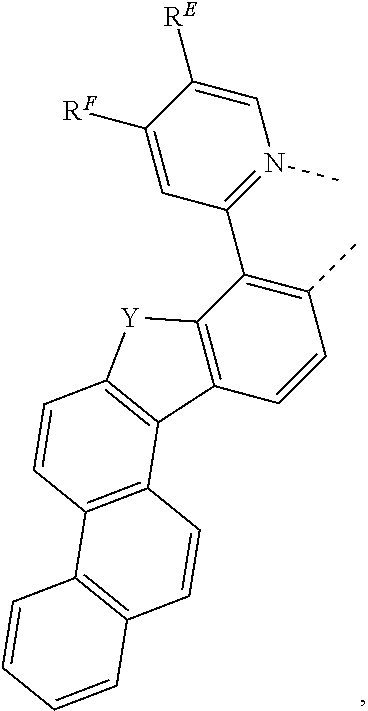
C1=C([RE])C([RF])=CC(C2=C(C)C=CC3=C2[Y]C2=C3C3=C(C=C2)C2=C(C=C3)C=CC=C2)=N1C
